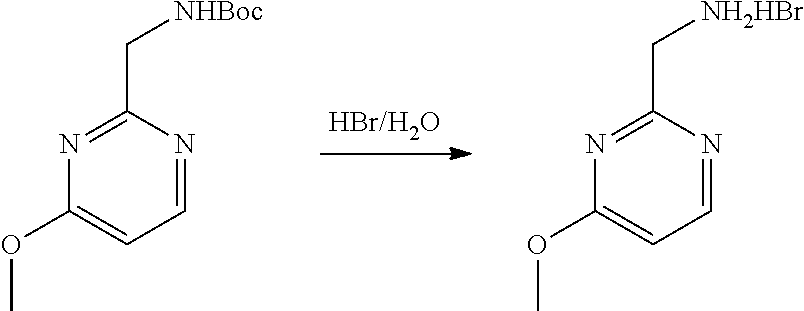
C1=NC(C[NHBoc])=NC(OC)=C1.C1=NC(C[NH2HBr])=NC(OC)=C1
